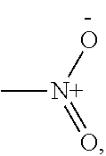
C[N+](O)=O
